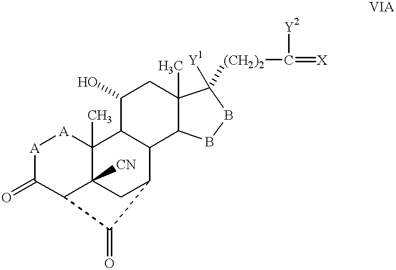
C1(O)C2C(C3C(C)(C1)C([Y1])([(CH2)2]C([Y2])=[X])BB3)C1CC3([CN])C2(C)[A][A]C(=O)C3C1=O
